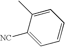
C1=C([NC])C(C)=CC=C1
